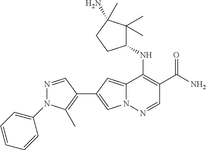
N12C(=CC(C3=C(C)N(C4=CC=CC=C4)N=C3)=C1)C(NC1C(C)(C)C(N)(C)CC1)=C(C(N)=O)C=N2
